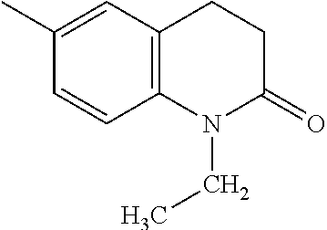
C1(C)=CC2=C(C=C1)N(CC)C(=O)CC2
